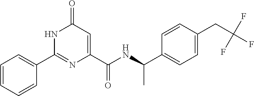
C1(=O)C=C(C(NC(C2=CC=C(CC(F)(F)F)C=C2)C)=O)N=C(C2=CC=CC=C2)N1
